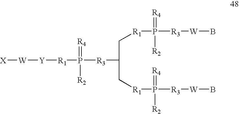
[X][W][Y][R1]P([R3]C(C[R1]P(=[R4])([R2])[R3][W]B)C[R1]P(=[R4])([R2])[R3][W]B)(=[R4])[R2]
